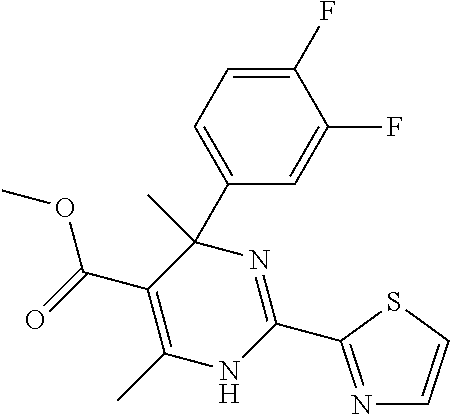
N1=C(C2=NC(C)(C3=CC=C(F)C(F)=C3)C(C(OC)=O)=C(C)N2)SC=C1
